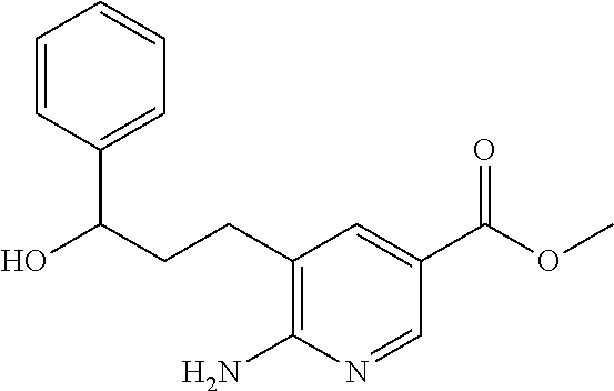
C1=CC(C(CCC2=C(N)N=CC(C(OC)=O)=C2)O)=CC=C1
